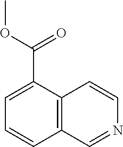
C1=C(C(=O)OC)C2=C(C=C1)C=NC=C2
